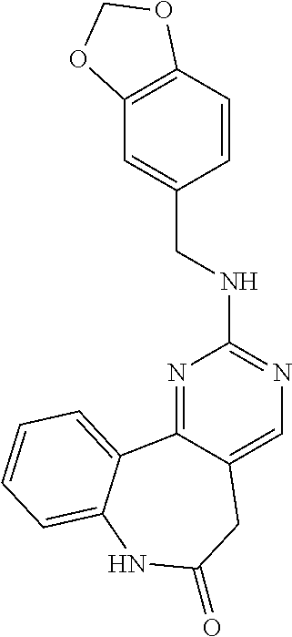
N1=C2C(=CN=C1NCC1=CC3=C(C=C1)OCO3)CC(=O)NC1=CC=CC=C21
